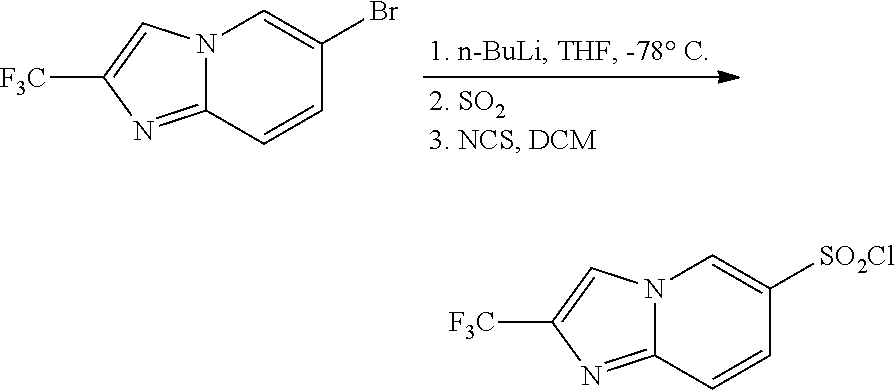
N12C(=NC([F3C])=C1)C=CC(Br)=C2.N12C(=NC([F3C])=C1)C=CC([SO2Cl])=C2
